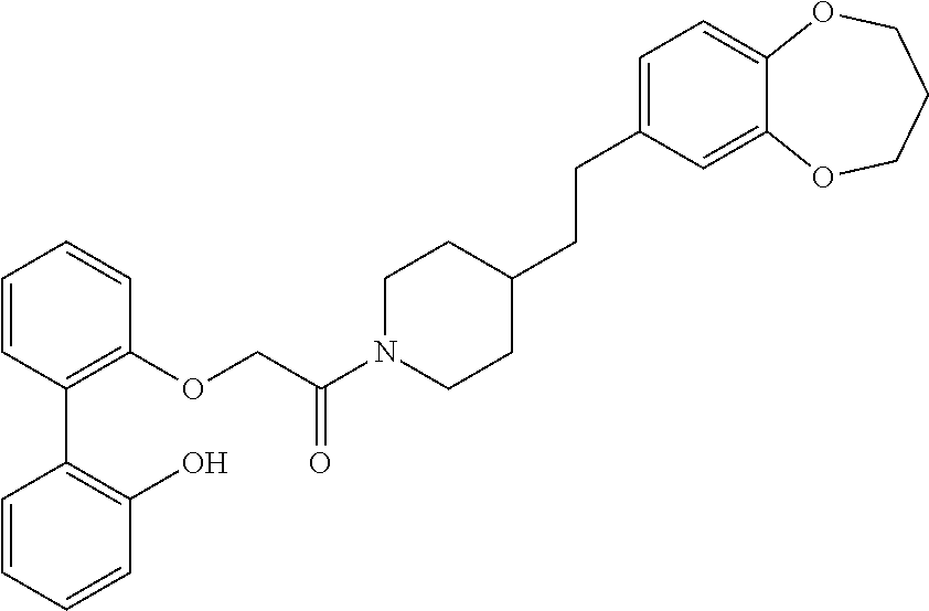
C1=CC(C2=C(O)C=CC=C2)=C(OCC(N2CCC(CCC3=CC=C4C(=C3)OCCCO4)CC2)=O)C=C1
